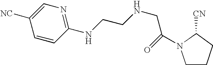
C1CCC([CN])N1C(CNCCNC1=NC=C([NC])C=C1)=O
